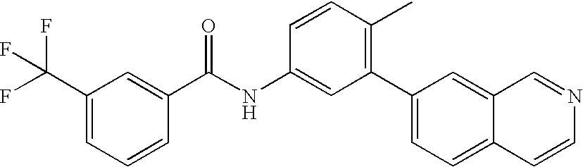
C1(C(F)(F)F)=CC=CC(C(NC2=CC(C3=CC=C4C(=C3)C=NC=C4)=C(C)C=C2)=O)=C1
